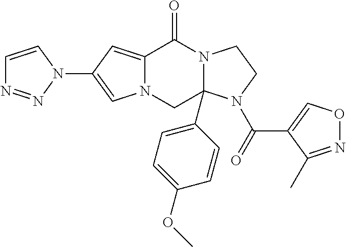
C12=CC(N3C=CN=N3)=CN1CC1(C3=CC=C(OC)C=C3)N(C2=O)CCN1C(=O)C1=CON=C1C
